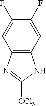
C12=C(C=C(F)C(F)=C1)NC([CCl3])=N2
